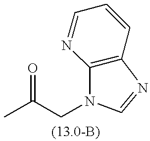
C12=C(C=CC=N1)N=CN2CC(C)=O
